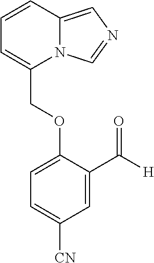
C12=CN=CN1C(COC1=CC=C([CN])C=C1C([H])=O)=CC=C2
